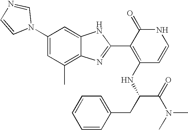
C1(C)=C2C(=CC(N3C=NC=C3)=C1)NC(C1=C(NC(C(N(C)C)=O)CC3=CC=CC=C3)C=CNC1=O)=N2
